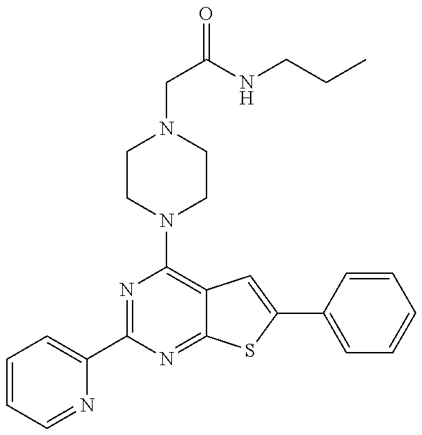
C1=CC=NC(C2=NC(N3CCN(CC(=O)NCCC)CC3)=C3C(=N2)SC(C2=CC=CC=C2)=C3)=C1
